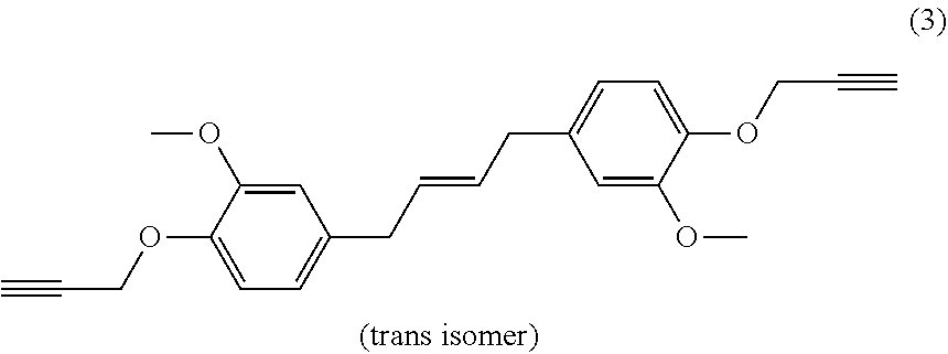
C1=C(OC)C(OCC#C)=CC=C1CC=CCC1=CC=C(OCC#C)C(OC)=C1
